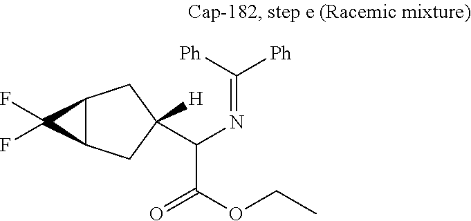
C12C(CC(C(N=C([Ph])[Ph])C(OCC)=O)([H])C1)C2(F)F
